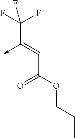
C(C(OCCC)=O)=C(C(F)(F)F)->C
